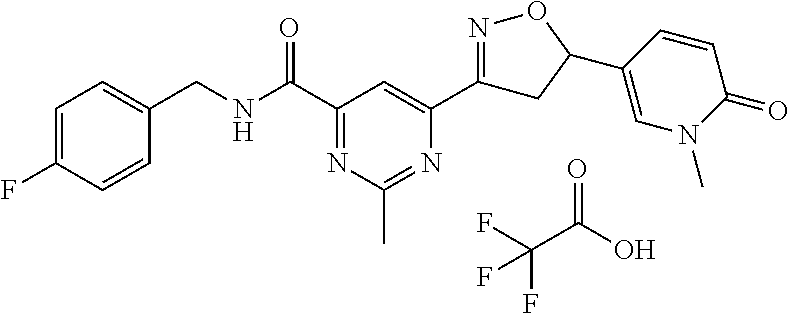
C1=C(F)C=CC(CNC(C2=NC(C)=NC(C3=NOC(C4=CN(C)C(=O)C=C4)C3)=C2)=O)=C1.FC(C(O)=O)(F)F
